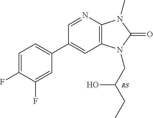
C1(C2=CC=C(F)C(F)=C2)=CC2=C(N=C1)N(C)C(=O)N2CC(CC)O
